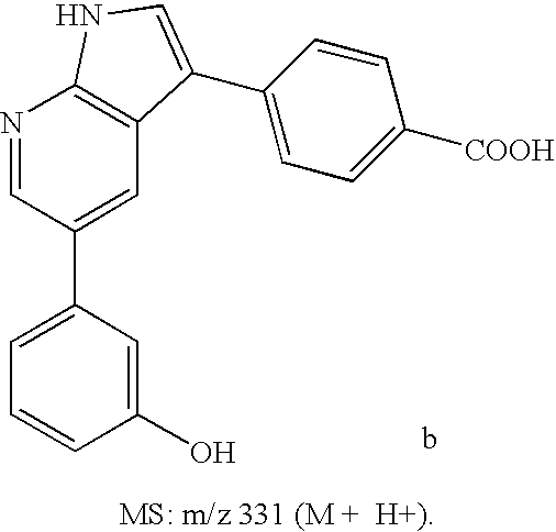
C1=C(C2=CC3=C(N=C2)NC=C3C2=CC=C([COOH])C=C2)C=C(O)C=C1
